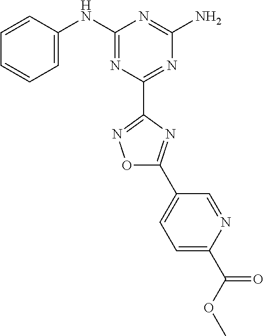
C1=CC(NC2=NC(C3=NOC(C4=CC=C(C(OC)=O)N=C4)=N3)=NC(N)=N2)=CC=C1
